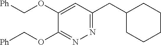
[Ph]COC1=CC(CC2CCCCC2)=NN=C1OC[Ph]
